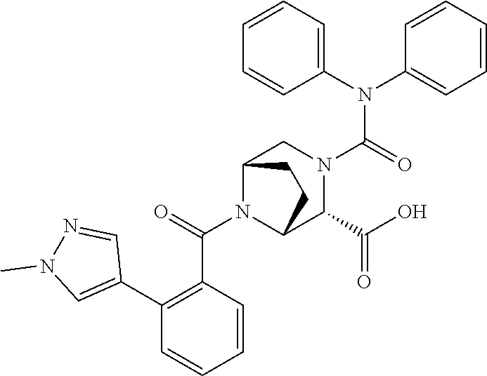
C(N1C2C(C(O)=O)N(C(N(C3=CC=CC=C3)C3=CC=CC=C3)=O)CC1CC2)(=O)C1=C(C2=CN(C)N=C2)C=CC=C1
